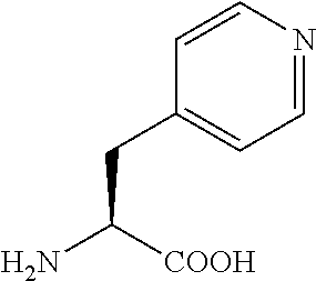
C1(CC(N)[COOH])=CC=NC=C1
